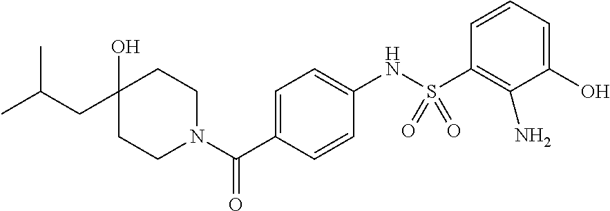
C1(O)(CC(C)C)CCN(C(C2=CC=C(NS(C3=C(N)C(O)=CC=C3)(=O)=O)C=C2)=O)CC1
